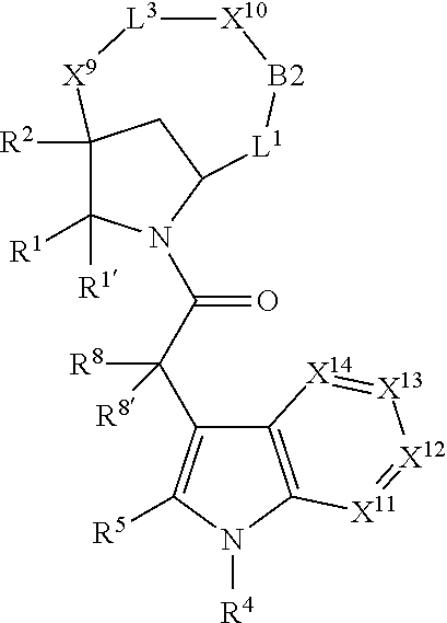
C1([R1])([R1])N(C(C(C2=C([R5])N([R4])C3=C2[X14]=[X13][X12]=[X11]3)([R8])[R8])=O)C2CC1([R2])[X9][L3][X10][B2][L1]2
